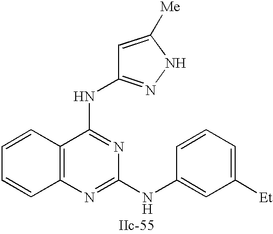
C12=C(N=C(NC3=CC([Et])=CC=C3)N=C1NC1=NNC([Me])=C1)C=CC=C2
